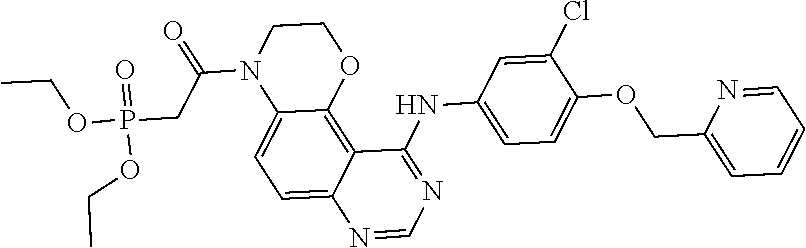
C1=NC2=CC=C3C(=C2C(NC2=CC=C(OCC4=CC=CC=N4)C(Cl)=C2)=N1)OCCN3C(CP(OCC)(OCC)=O)=O
